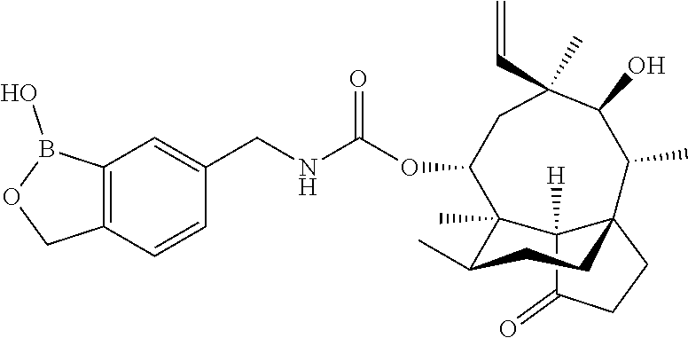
C12([H])C(=O)CCC13CCC(C)C2(C)C(OC(NCC1=CC2=C(C=C1)COB2O)=O)CC(C=C)(C)C(O)C3C
